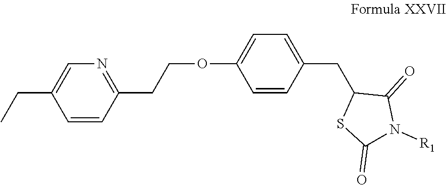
C(C1=CN=C(CCOC2=CC=C(CC3SC(=O)N([R1])C3=O)C=C2)C=C1)C
